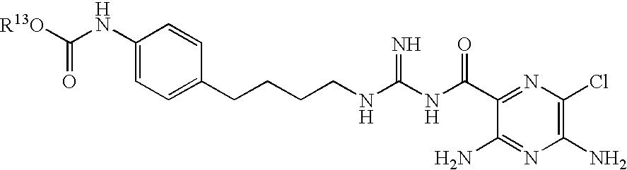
[R13O]C(NC1=CC=C(CCCCNC(NC(C2=NC(Cl)=C(N)N=C2N)=O)=N)C=C1)=O
